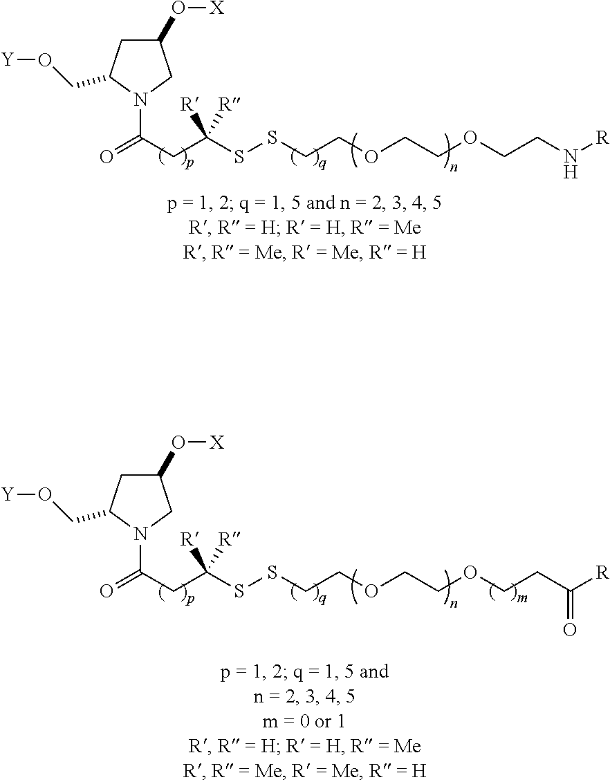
C1(O[X])CC(CO[Y])N(C(CC(SSCCOCCOCCN[R])([R])[R])=O)C1.C1(O[X])CC(CO[Y])N(C(CC(SSCCOCCOCCC([R])=O)([R])[R])=O)C1
